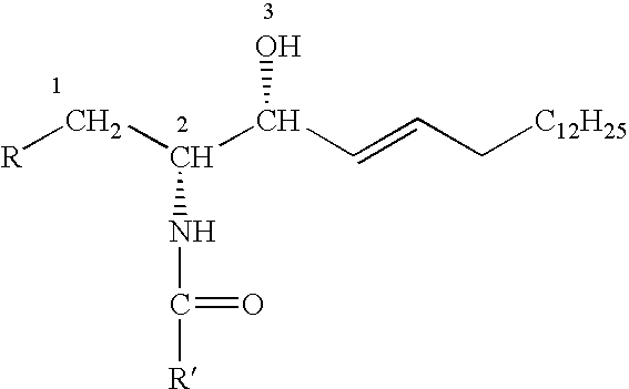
C(=CC[C12H25])C(O)C(C[R])NC(=O)[R]
